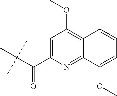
C(C(C1=CC(OC)=C2C(=N1)C(OC)=CC=C2)=O)(C)(C)C
